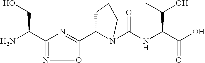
C1(C(N)CO)=NOC(C2N(C(NC(C(O)=O)C(O)C)=O)CCC2)=N1
